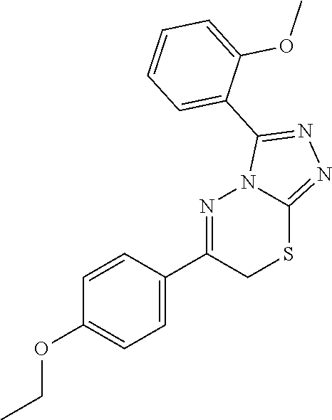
N1=C(C2=CC=C(OCC)C=C2)CSC2=NN=C(C3=CC=CC=C3OC)N12
